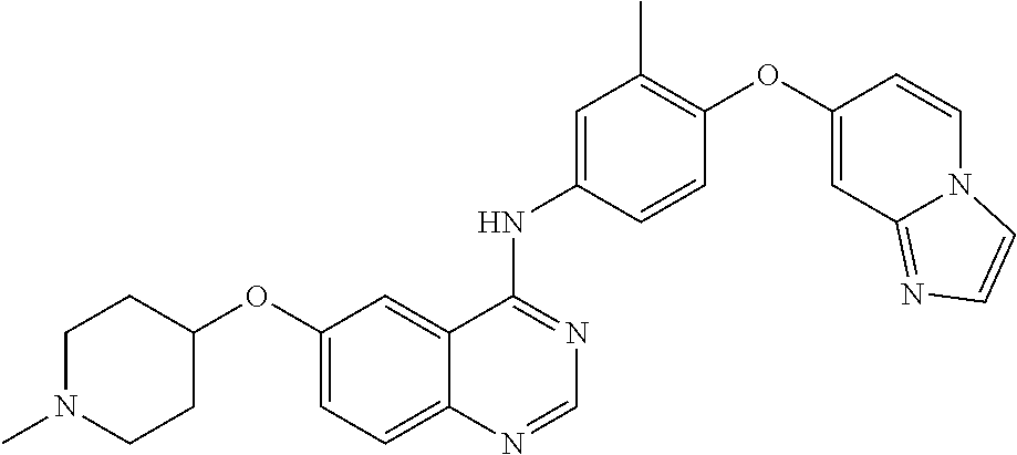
C1=NC2=CC=C(OC3CCN(C)CC3)C=C2C(NC2=CC(C)=C(OC3=CC4=NC=CN4C=C3)C=C2)=N1
